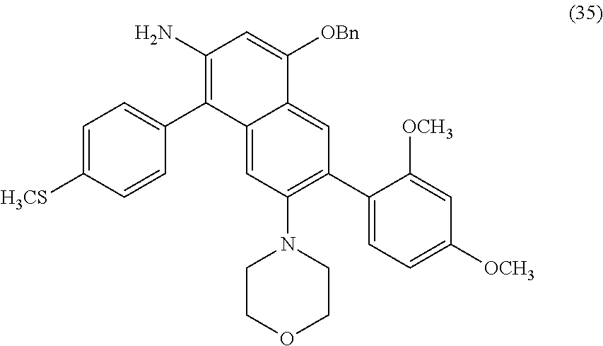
C1=C([H3CS])C=CC(C2=C(N)C=C([OBn])C3=CC(C4=CC=C([OCH3])C=C4[OCH3])=C(N4CCOCC4)C=C23)=C1
